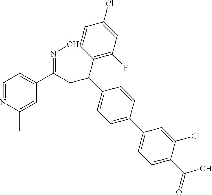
C1=NC(C)=CC(C(CC(C2=CC=C(C3=CC=C(C(O)=O)C(Cl)=C3)C=C2)C2=C(F)C=C(Cl)C=C2)=NO)=C1
